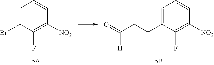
C1=C(Br)C(F)=C([NO2])C=C1.[5A].C1=C(CCC(=O)[H])C(F)=C([NO2])C=C1.[5B]
